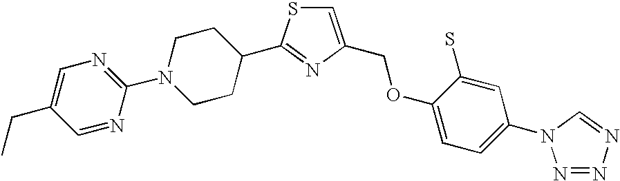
C1=C(COC2=CC=C(N3N=NN=C3)C=C2S)N=C(C2CCN(C3=NC=C(CC)C=N3)CC2)S1
